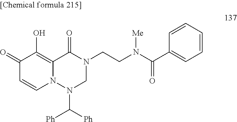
C1(=O)C=CN2C(=C1O)C(=O)N(CCN([Me])C(C1=CC=CC=C1)=O)CN2C([Ph])[Ph]
